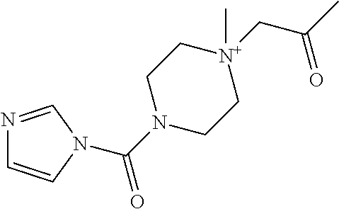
N1=CN(C(=O)N2CC[N+](CC(=O)C)(C)CC2)C=C1
